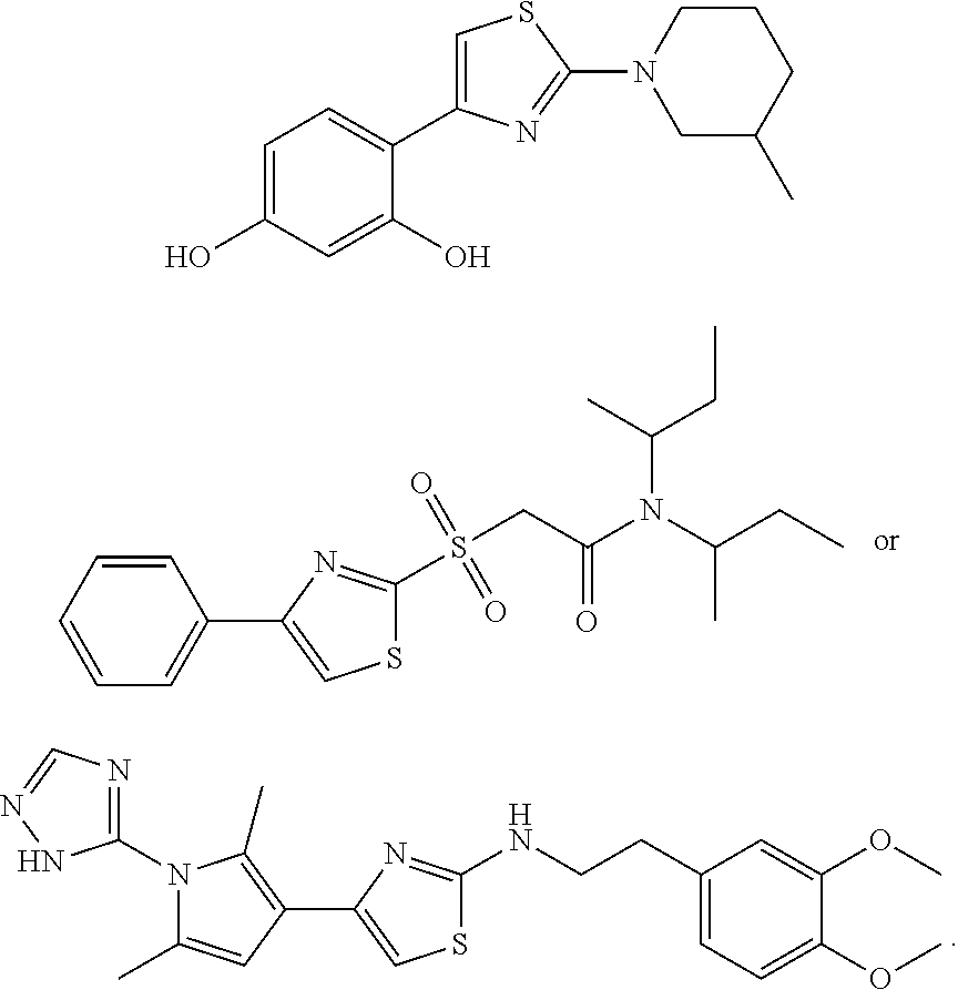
S1C(S(CC(N(C(CC)C)C(C)CC)=O)(=O)=O)=NC(C2=CC=CC=C2)=C1.C1(N2C(C)=CC(C3=CSC(NCCC4=CC=C(OC)C(OC)=C4)=N3)=C2C)=NC=NN1.C1=C(O)C=C(O)C(C2=CSC(N3CC(C)CCC3)=N2)=C1
